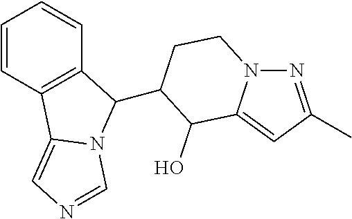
C1=CC2=C(C=C1)C(C1CCN3N=C(C)C=C3C1O)N1C2=CN=C1
